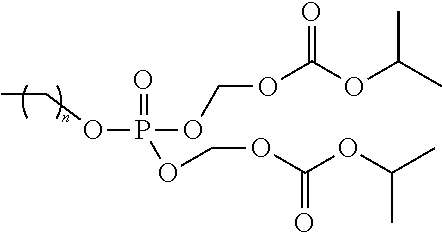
C(OP(OCOC(OC(C)C)=O)(=O)OCOC(OC(C)C)=O)C
